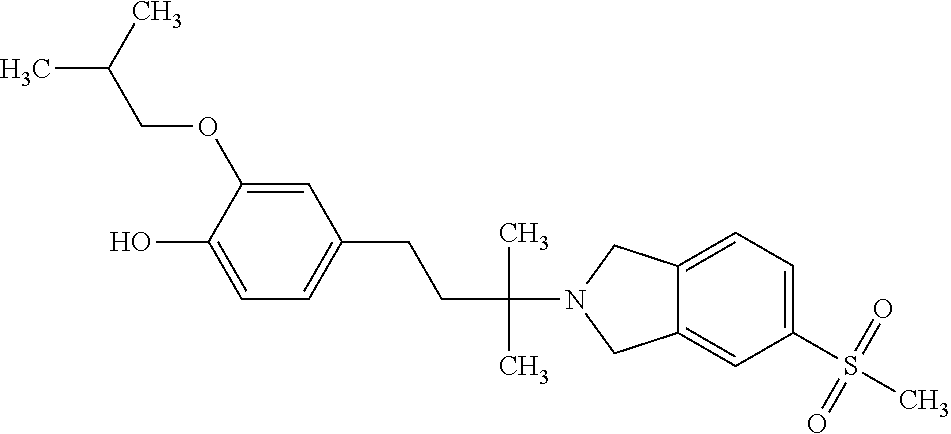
C1(S(C)(=O)=O)=CC=C2C(=C1)CN(C(CCC1=CC=C(O)C(OCC(C)C)=C1)(C)C)C2
